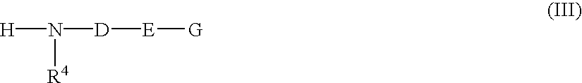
[H]N([R4])[D][E][G]
